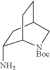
C1(N)CC2CCC1[NBoc]C2
